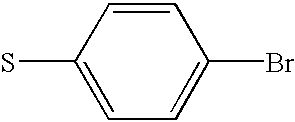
C1=CC(S)=CC=C1Br
